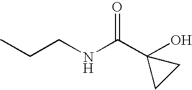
C(NCCC)(C1(O)CC1)=O
